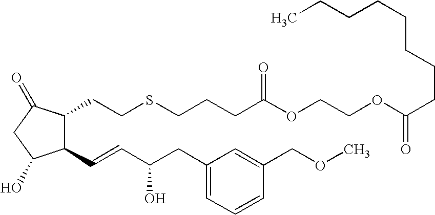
C1(C=CC(CC2=CC=CC(COC)=C2)O)C(CCSCCCC(OCCOC(CCCCCCCC)=O)=O)C(=O)CC1O
